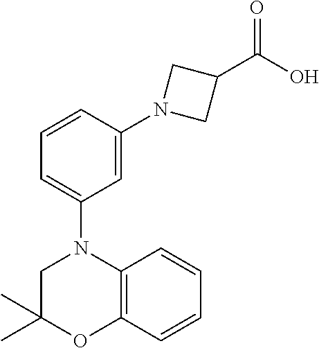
C1=CC(N2CC(C(O)=O)C2)=CC(N2CC(C)(C)OC3=C2C=CC=C3)=C1
